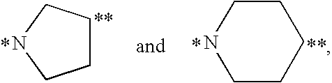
C1CNCCC1.C1CCNC1
